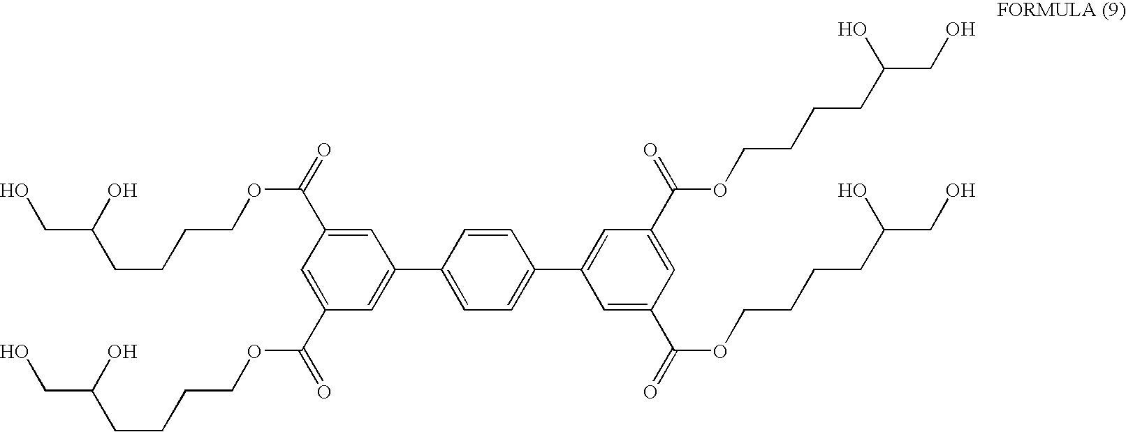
C1=C(C(=O)OCCCCC(CO)O)C=C(C(=O)OCCCCC(CO)O)C=C1C1=CC=C(C2=CC(C(=O)OCCCCC(CO)O)=CC(C(=O)OCCCCC(CO)O)=C2)C=C1
